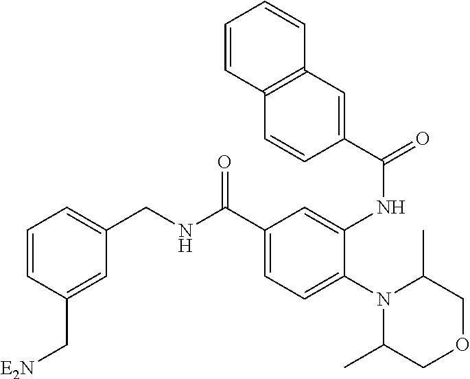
C(C1=CC=CC(C[E2N])=C1)NC(C1=CC=C(N2C(C)COCC2C)C(NC(=O)C2=CC3=C(C=C2)C=CC=C3)=C1)=O
